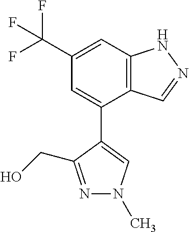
C12=C(C=C(C(F)(F)F)C=C1C1=CN(C)N=C1CO)NN=C2
